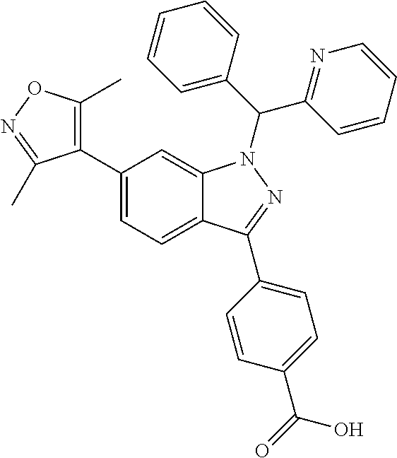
C12=CC=C(C3=C(C)ON=C3C)C=C1N(C(C1=NC=CC=C1)C1=CC=CC=C1)N=C2C1=CC=C(C(=O)O)C=C1
